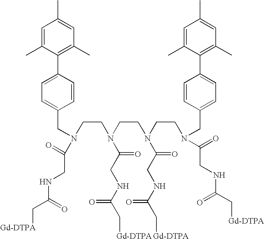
C(CN(CC1=CC=C(C2=C(C)C=C(C)C=C2C)C=C1)C(=O)CNC(C[Gd-DTPA])=O)N(CCN(CCN(C(CNC(C[Gd-DTPA])=O)=O)CC1=CC=C(C2=C(C)C=C(C)C=C2C)C=C1)C(CNC(C[Gd-DTPA])=O)=O)C(CNC(C[Gd-DTPA])=O)=O
